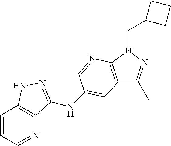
N1=CC=CC2=C1C(NC1=CC3=C(N(CC4CCC4)N=C3C)N=C1)=NN2
